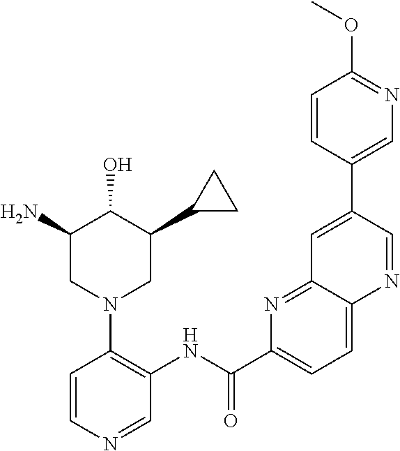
C1(N)CN(C2=C(NC(C3=CC=C4C(=N3)C=C(C3=CN=C(OC)C=C3)C=N4)=O)C=NC=C2)CC(C2CC2)C1O
